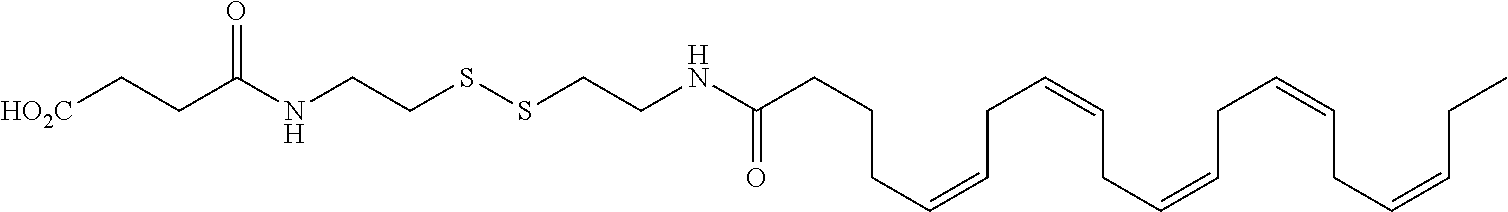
C(NCCSSCCNC(CCCC=CCC=CCC=CCC=CCC=CCC)=O)(=O)CC[HO2C]
